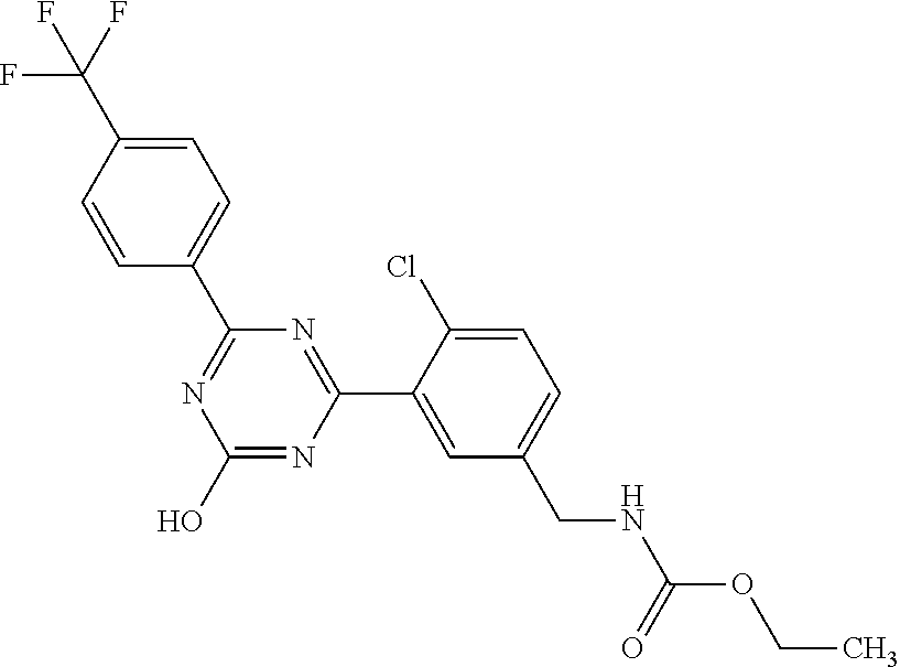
OC1=NC(C2=CC(CNC(OCC)=O)=CC=C2Cl)=NC(C2=CC=C(C(F)(F)F)C=C2)=N1
